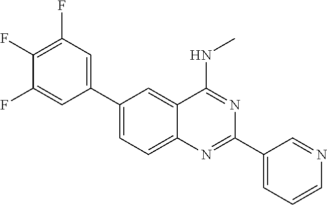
C1(C2=CC(F)=C(F)C(F)=C2)=CC=C2C(=C1)C(NC)=NC(C1=CC=CN=C1)=N2
